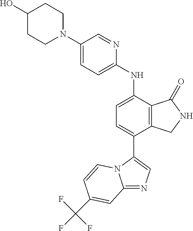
C1(N2CCC(O)CC2)=CC=C(NC2=CC=C(C3=CN=C4N3C=CC(C(F)(F)F)=C4)C3=C2C(=O)NC3)N=C1
